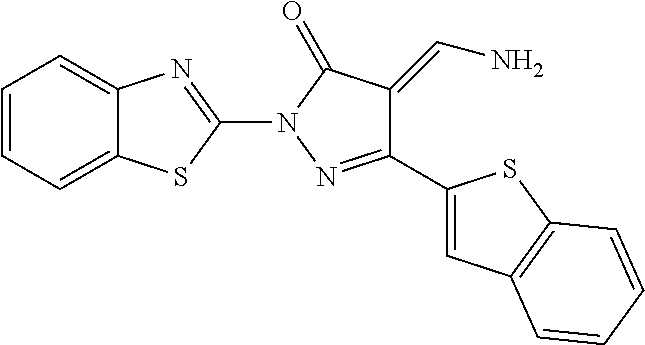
C12=CC=CC=C1SC(N1N=C(C3=CC4=C(S3)C=CC=C4)C(=CN)C1=O)=N2
